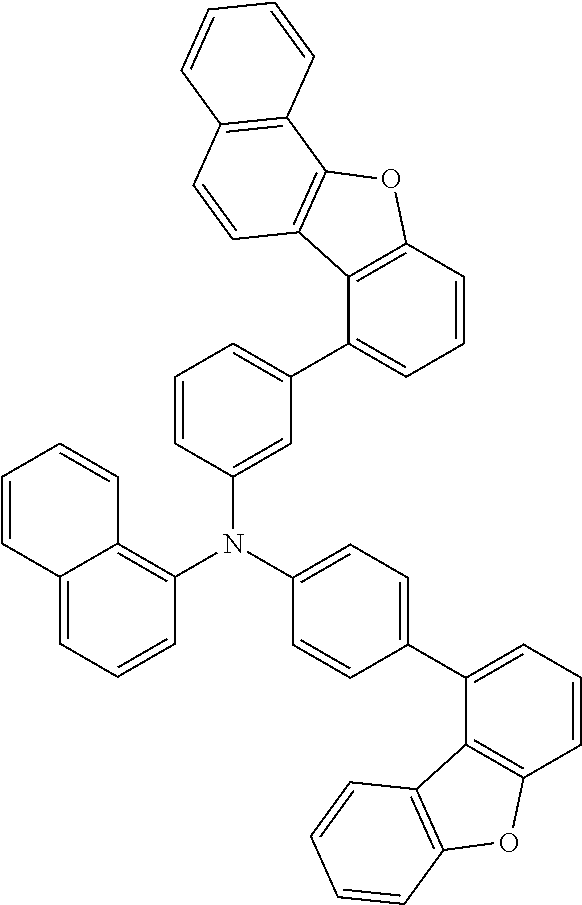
C1=CC(N(C2=C3C(=CC=C2)C=CC=C3)C2=CC=C(C3=CC=CC4=C3C3=C(O4)C=CC=C3)C=C2)=CC(C2=CC=CC3=C2C2=C(O3)C3=C(C=C2)C=CC=C3)=C1
